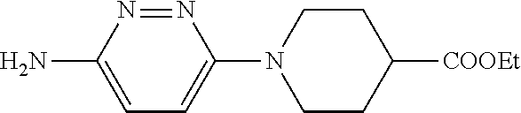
NC1=CC=C(N2CCC([COOEt])CC2)N=N1
